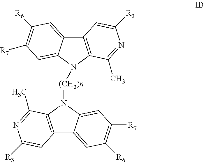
C12=C(N([(CH2)n]N3C4=C(C5=CC([R6])=C([R7])C=C35)C=C([R3])N=C4C)C3=CC([R7])=C([R6])C=C13)C(C)=NC([R3])=C2
